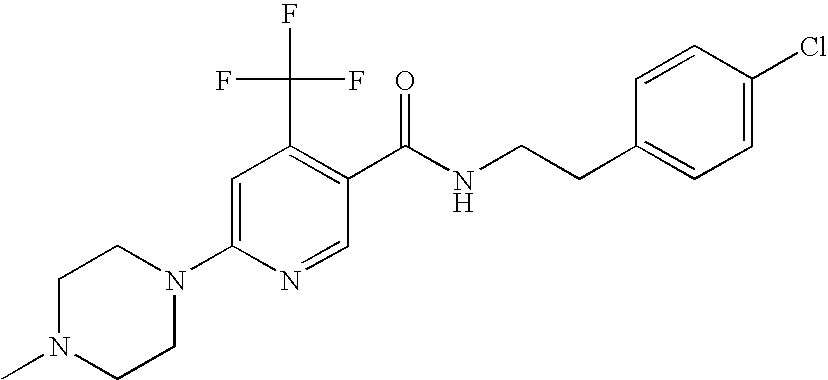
C1=C(N2CCN(C)CC2)N=CC(C(NCCC2=CC=C(Cl)C=C2)=O)=C1C(F)(F)F
